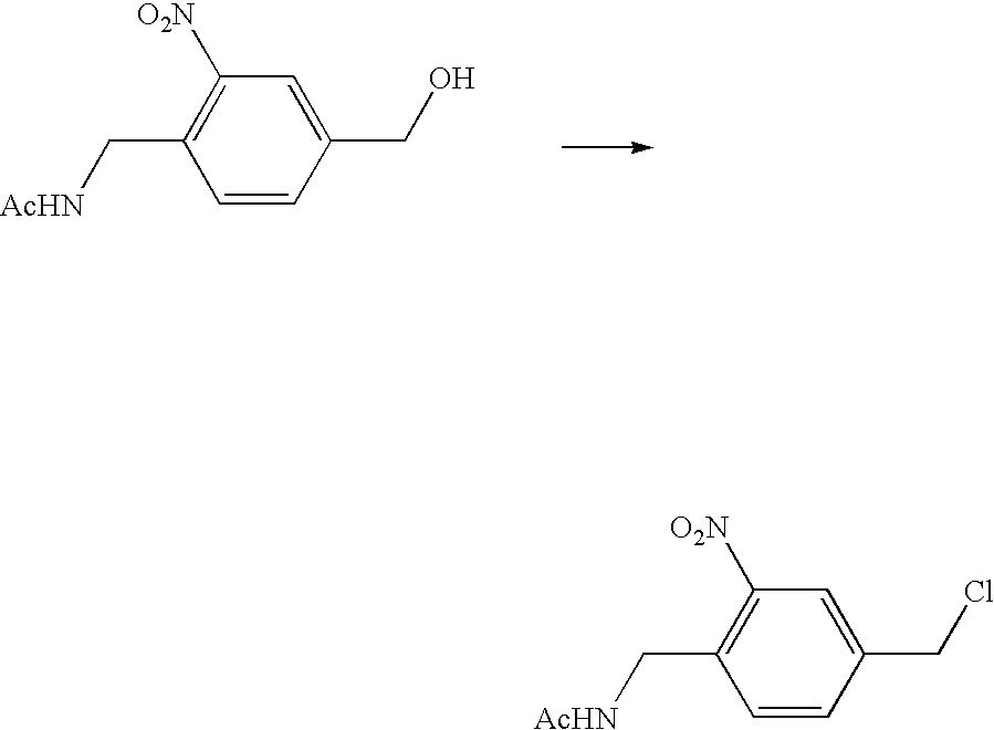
C1([O2N])=C(C[AcHN])C=CC(CO)=C1.C1([O2N])=C(C[AcHN])C=CC(CCl)=C1
